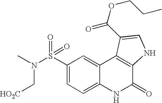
C1(S(=O)(=O)N(C)C[HO2C])=CC=C2C(=C1)C1=C(C(=O)N2)NC=C1C(=O)OCCC
